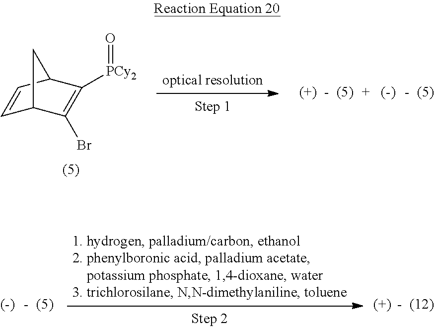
C1=CC2C([PCy2]=O)=C(Br)C1C2
